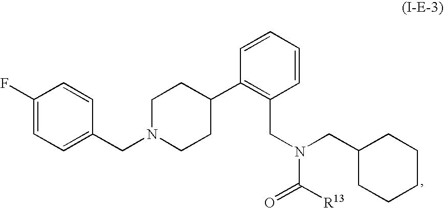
C1(F)=CC=C(CN2CCC(C3=C(CN(C(=O)[R13])CC4CCCCC4)C=CC=C3)CC2)C=C1
